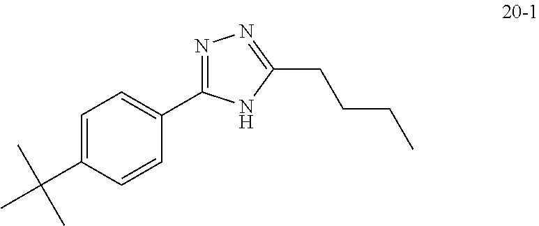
C1=C(C(C)(C)C)C=CC(C2=NN=C(CCCC)N2)=C1
